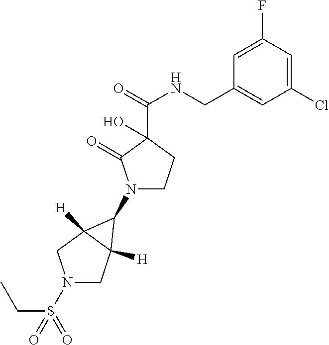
N1(C2C3([H])CN(S(CC)(=O)=O)CC32[H])CCC(C(NCC2=CC(Cl)=CC(F)=C2)=O)(O)C1=O
